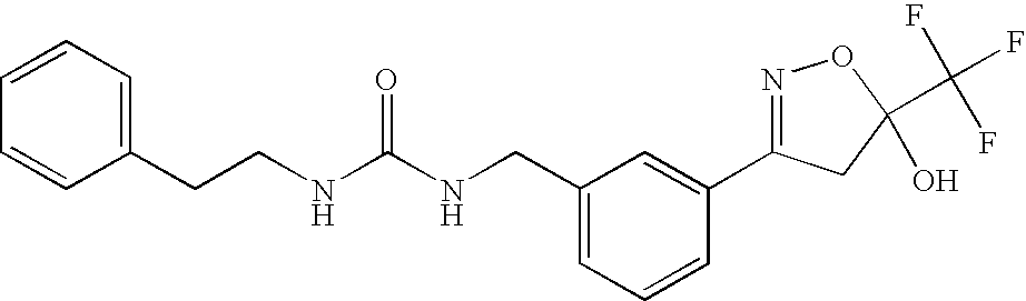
N(C(NCC1=CC=CC(C2=NOC(C(F)(F)F)(O)C2)=C1)=O)CCC1=CC=CC=C1
